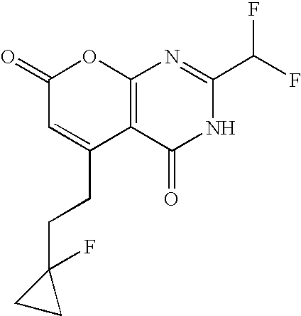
C1(=O)C=C(CCC2(F)CC2)C2=C(O1)N=C(C(F)F)NC2=O
